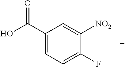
C1=C(C(O)=O)C=C([NO2])C(F)=C1
